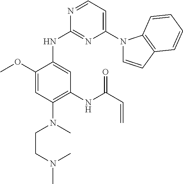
N1=CC=C(N2C=CC3=C2C=CC=C3)N=C1NC1=CC(NC(C=C)=O)=C(N(CCN(C)C)C)C=C1OC
